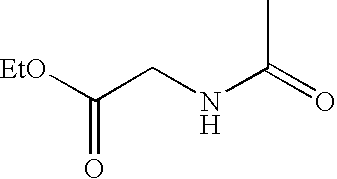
N(C(=O)C)CC(=O)[EtO]
